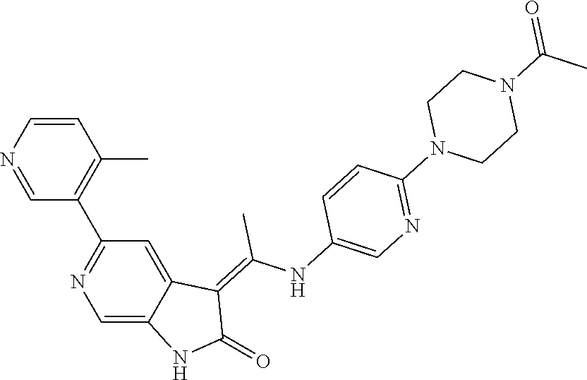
C1=CN=CC(C2=NC=C3C(=C2)C(=C(NC2=CN=C(N4CCN(C(C)=O)CC4)C=C2)C)C(=O)N3)=C1C
